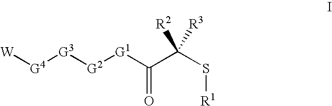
[W][G4][G3][G2][G1]C(C(S[R1])([R2])[R3])=O
